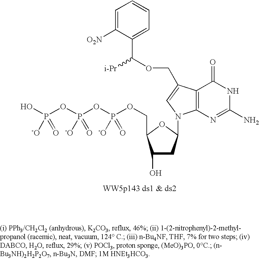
C12=C(C(COC(C3=CC=CC=C3[O2N])[i-Pr])=CN1C1CC(O)C(COP(OP(OP(O)(=O)[-O])(=O)[-O])(=O)[-O])O1)C(=O)NC(N)=N2
